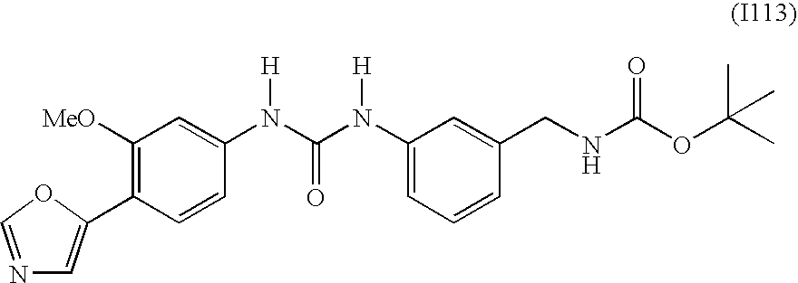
N1=COC(C2=C([MeO])C=C(N(C(N(C3=CC=CC(CNC(OC(C)(C)C)=O)=C3)[H])=O)[H])C=C2)=C1
